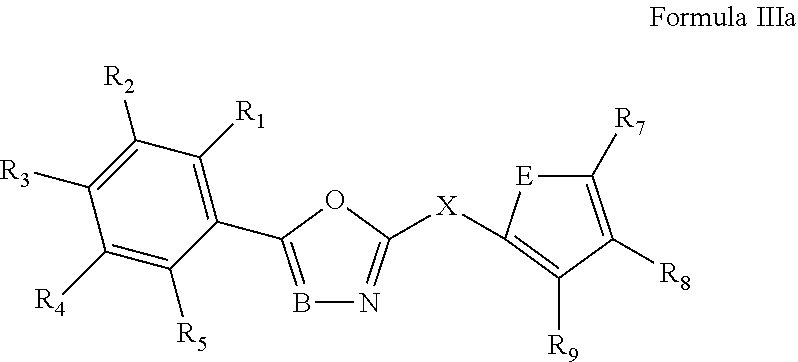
B1=C(C2=C([R1])C([R2])=C([R3])C([R4])=C2[R5])OC([X]C2=C([R9])C([R8])=C([R7])[E]2)=N1
